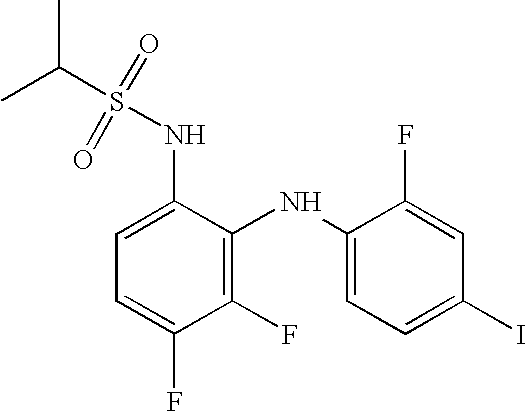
C1(F)=C(NC2=CC=C(I)C=C2F)C(NS(C(C)C)(=O)=O)=CC=C1F
